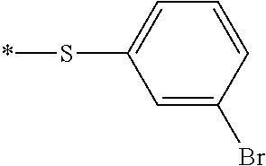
C1=C(Br)C=CC=C1S*
